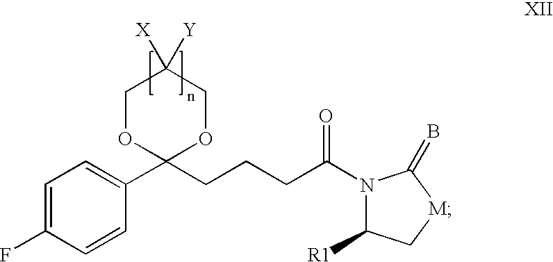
C1=C(F)C=CC(C2(CCCC(N3C([R1])C[M]C3=B)=O)OCC([X])([Y])CO2)=C1
